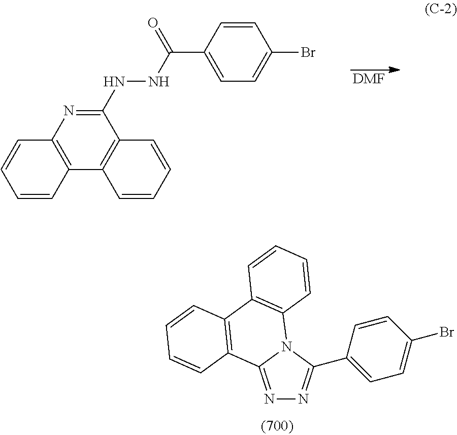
[DMF].C1(NNC(C2=CC=C(Br)C=C2)=O)=NC2=C(C3=C1C=CC=C3)C=CC=C2.N1=C2N(C(C3=CC=C(Br)C=C3)=N1)C1=C(C3=C2C=CC=C3)C=CC=C1
